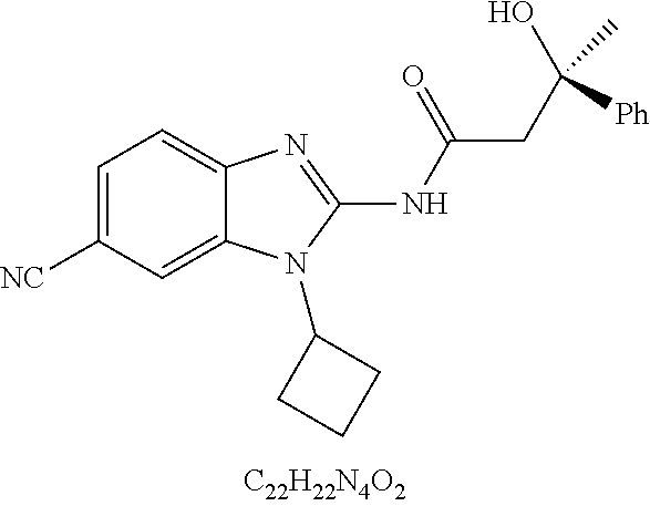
C1=C([CN])C=C2C(=C1)N=C(NC(CC([Ph])(O)C)=O)N2C1CCC1
